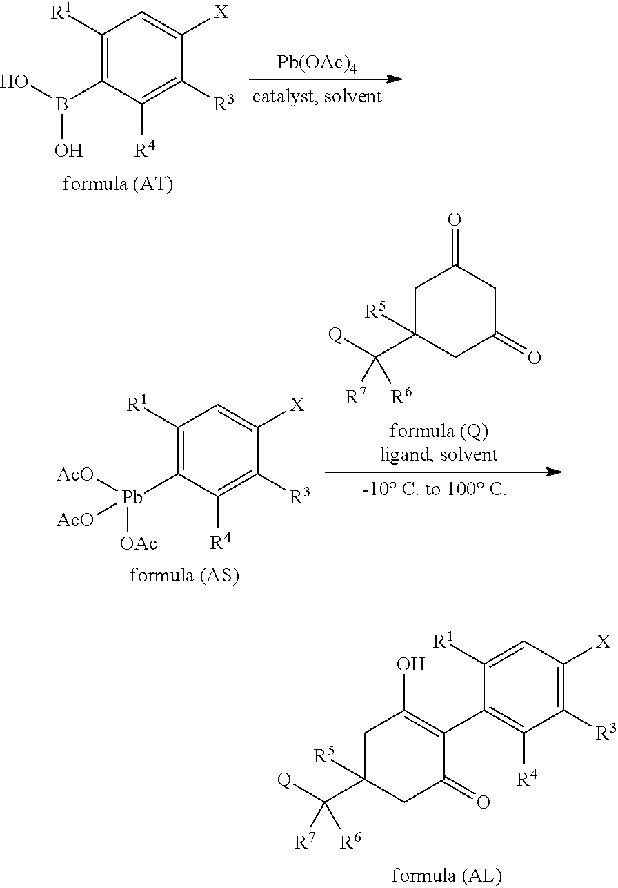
C1([R1])=C(B(O)O)C([R4])=C([R3])C([X])=C1.[Pb(OAc)4].C1([R1])=C([Pb]([AcO])([OAc])[AcO])C([R4])=C([R3])C([X])=C1.C1C(=O)CC(C([Q])([R6])[R7])([R5])CC1=O.C1([R1])=CC([X])=C([R3])C([R4])=C1C1=C(O)CC(C([Q])([R6])[R7])([R5])CC1=O
